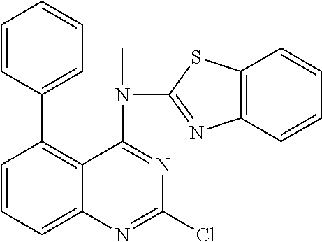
C1(C2=C3C(=CC=C2)N=C(Cl)N=C3N(C2=NC3=C(S2)C=CC=C3)C)=CC=CC=C1
